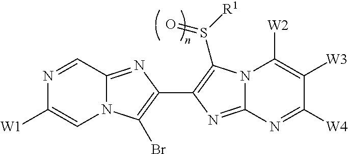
N12C(=NC(C3=C(S([R1])=O)N4C(=N3)N=C([W4])C([W3])=C4[W2])=C1Br)C=NC([W1])=C2
